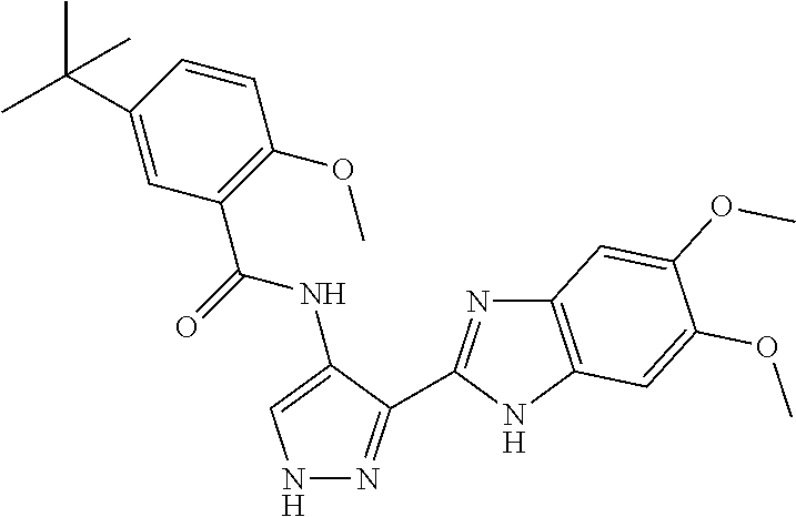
N1N=C(C2=NC3=C(N2)C=C(OC)C(OC)=C3)C(NC(=O)C2=C(OC)C=CC(C(C)(C)C)=C2)=C1
